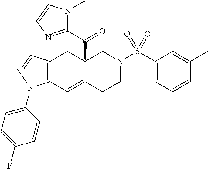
C12=C(C=NN1C1=CC=C(F)C=C1)CC1(C(=O)C3=NC=CN3C)C(=C2)CCN(S(C2=CC=CC(C)=C2)(=O)=O)C1
